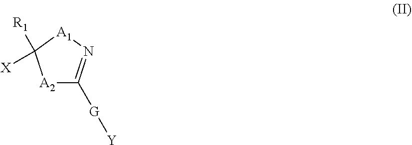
[X]C1([R1])[A2]C([G][Y])=N[A1]1
